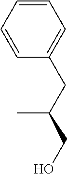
C1=CC(CC(CO)C)=CC=C1
